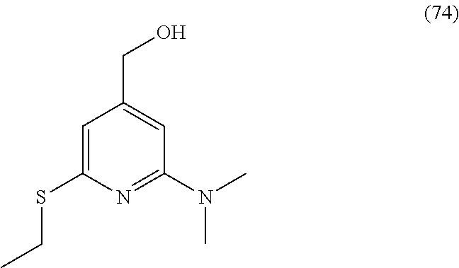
C1=C(SCC)N=C(N(C)C)C=C1CO
